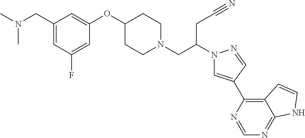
N(C)(CC1=CC(F)=CC(OC2CCN(CC(N3C=C(C4=C5C(=NC=N4)NC=C5)C=N3)CC#N)CC2)=C1)C
